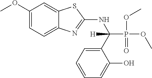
C1(OC)=CC=C2C(=C1)SC(NC(C1=CC=CC=C1O)(P(OC)(=O)OC)[H])=N2
